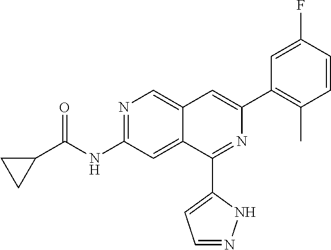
N1=C(NC(C2CC2)=O)C=C2C(=C1)C=C(C1=C(C)C=CC(F)=C1)N=C2C1=CC=NN1
